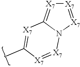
C12=[X7][X7]=[X7]N1[X7]=[X7]C(C)=[X7]2
